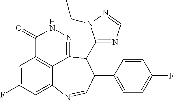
C1=C(F)C=C2C3=C1C(=O)NN=C3C(C1=NC=NN1CC)C(C1=CC=C(F)C=C1)C=N2
